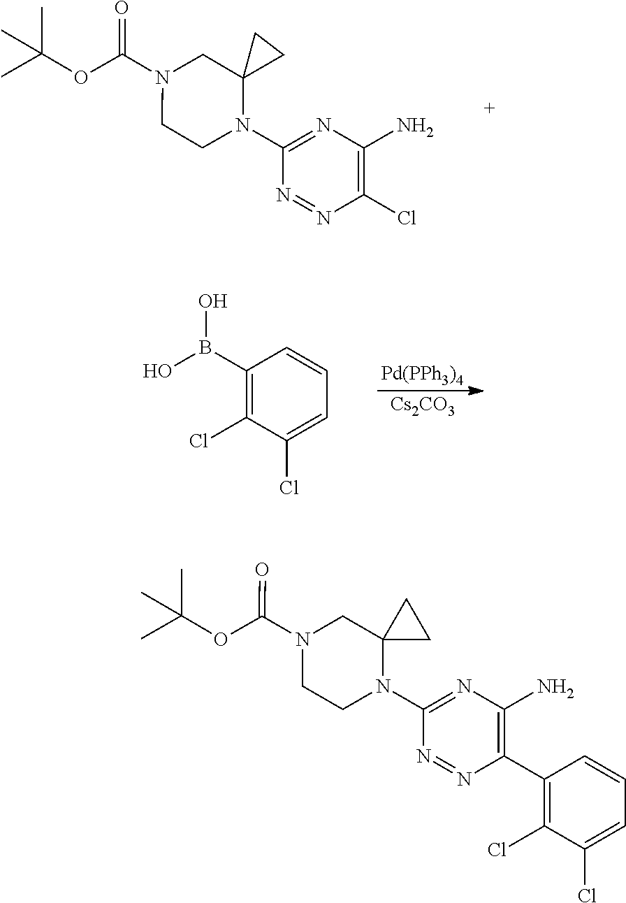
[Pd(PPh3)4].[Cs2CO3].B(O)(C1=C(Cl)C(Cl)=CC=C1)O.C1CN(C2=NC(N)=C(Cl)N=N2)C2(CN1C(OC(C)(C)C)=O)CC2.N1(C(OC(C)(C)C)=O)CC2(N(C3=NC(N)=C(C4=C(Cl)C(Cl)=CC=C4)N=N3)CC1)CC2
